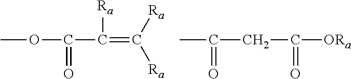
COC(C(=C([Ra])[Ra])[Ra])=O.CC(CC(=O)[ORa])=O
